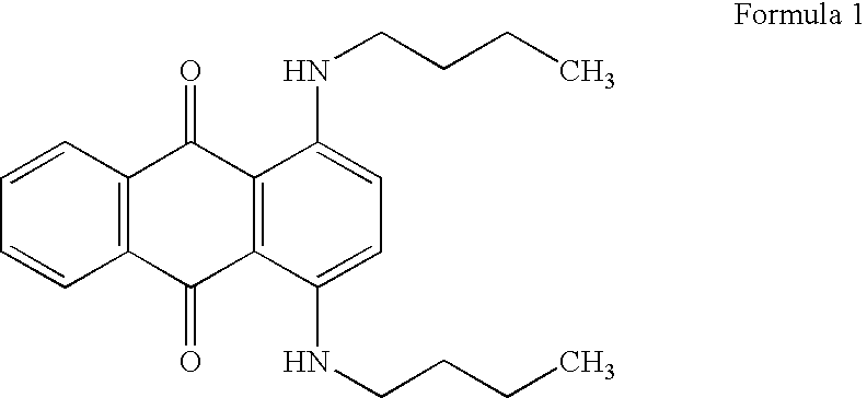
C1=CC2=C(C=C1)C(=O)C1=C(C2=O)C(NCCCC)=CC=C1NCCCC
